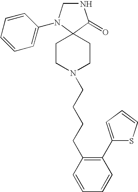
N1CN(C2=CC=CC=C2)C2(C1=O)CCN(CCCCC1=C(C3=CC=CS3)C=CC=C1)CC2
